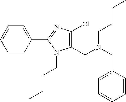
C1=CC(C2=NC(Cl)=C(CN(CCCC)CC3=CC=CC=C3)N2CCCC)=CC=C1
